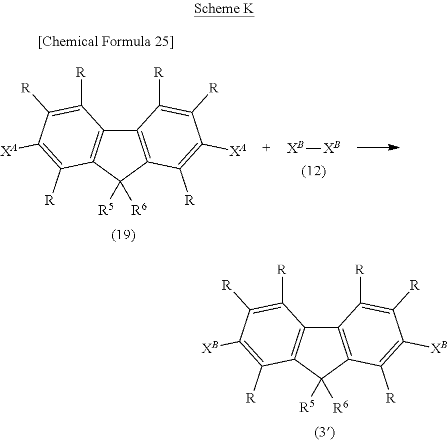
C12=C(C([R5])([R6])C3=C1C([R])=C([R])C([XB])=C3[R])C([R])=C([XB])C([R])=C2[R].C12=C(C([R5])([R6])C3=C1C([R])=C([R])C([XA])=C3[R])C([R])=C([XA])C([R])=C2[R].[XB][XB]
